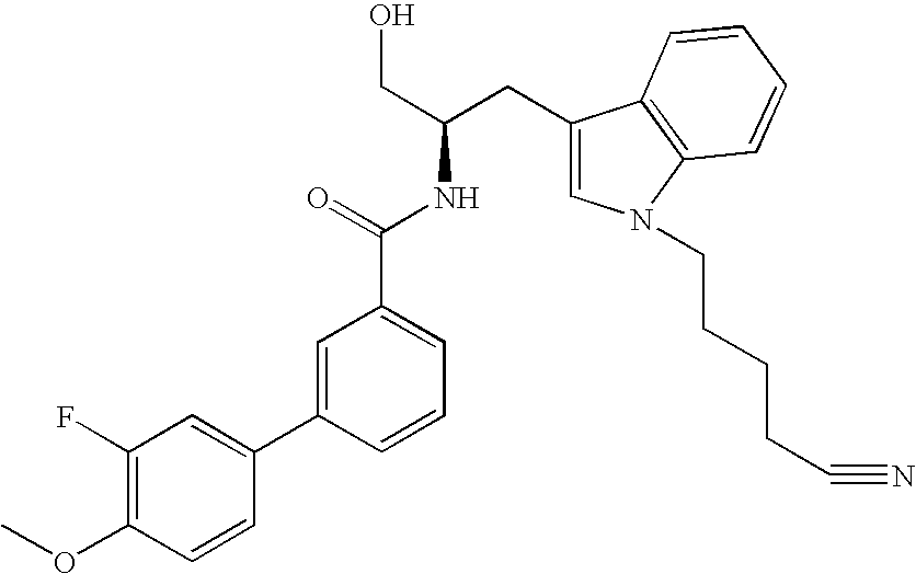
N(C(=O)C1=CC=CC(C2=CC(F)=C(OC)C=C2)=C1)C(CC1=CN(CCCCC#N)C2=C1C=CC=C2)CO
